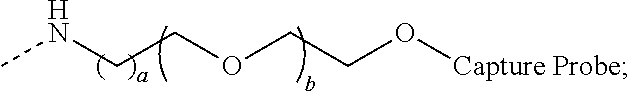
CNCCOCCO[Capture Probe]
